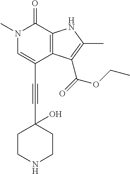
C(C1=CN(C)C(=O)C2=C1C(C(=O)OCC)=C(C)N2)#CC1(O)CCNCC1
